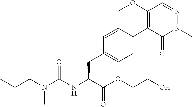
N(C(NC(C(=O)OCCO)CC1=CC=C(C2=C(OC)C=NN(C)C2=O)C=C1)=O)(CC(C)C)C
